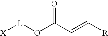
[X][L]OC(C=C[R])=O
